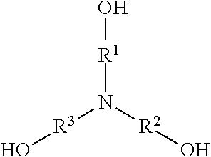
O[R3]N([R2]O)[R1]O
